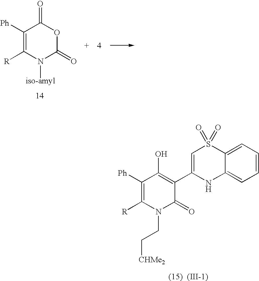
C1([Ph])=C([R])N([iso-amyl])C(=O)OC1=O.C1([Ph])=C([R])N(CC[CHMe2])C(=O)C(C2=CS(=O)(=O)C3=CC=CC=C3N2)=C1O
